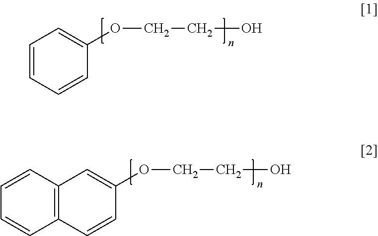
C1=CC=CC(OCCO)=C1.C12=C(C=CC(OCCO)=C1)C=CC=C2
